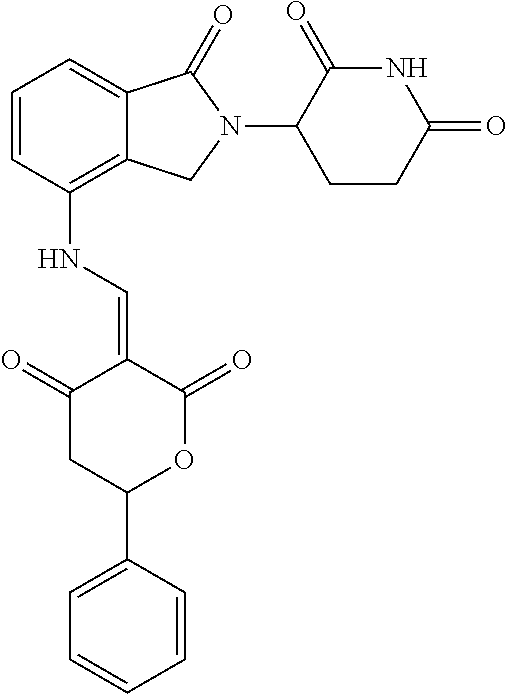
C1=CC(NC=C2C(=O)CC(C3=CC=CC=C3)OC2=O)=C2C(=C1)C(=O)N(C1CCC(=O)NC1=O)C2
